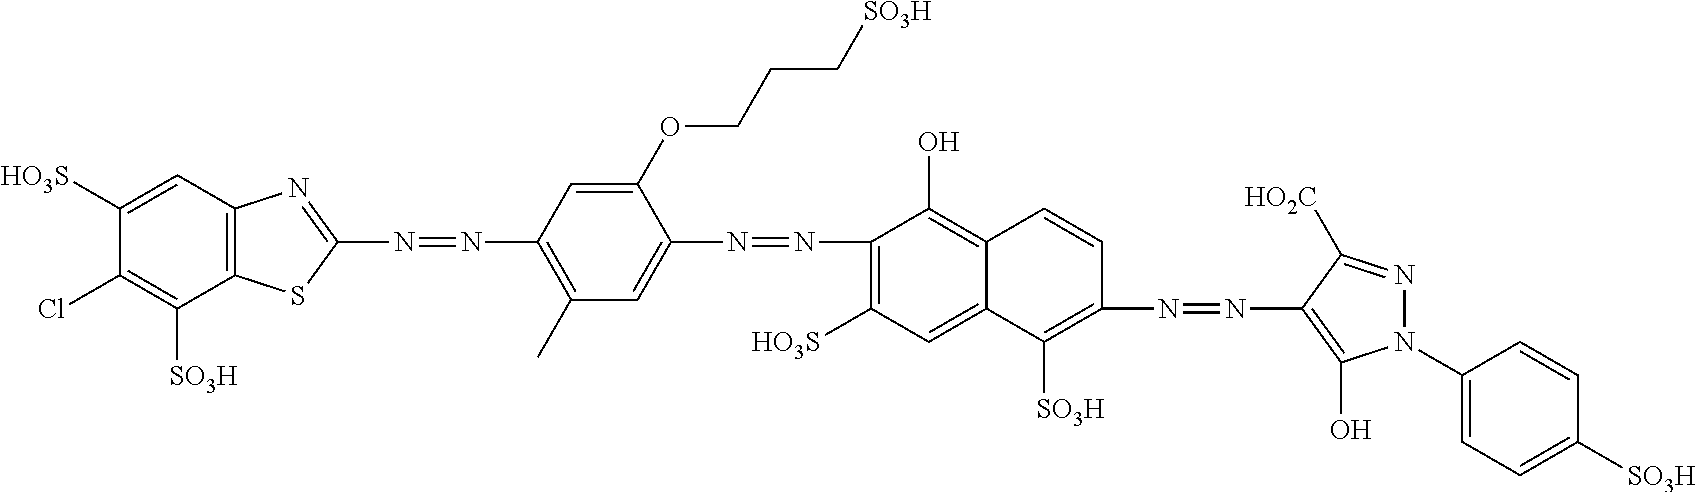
N(=NC1=C(C)C=C(N=NC2=C([HO3S])C=C3C(=C2O)C=CC(N=NC2=C(O)N(C4=CC=C([SO3H])C=C4)N=C2[HO2C])=C3[SO3H])C(OCCC[SO3H])=C1)C1=NC2=C(S1)C([SO3H])=C(Cl)C([HO3S])=C2
